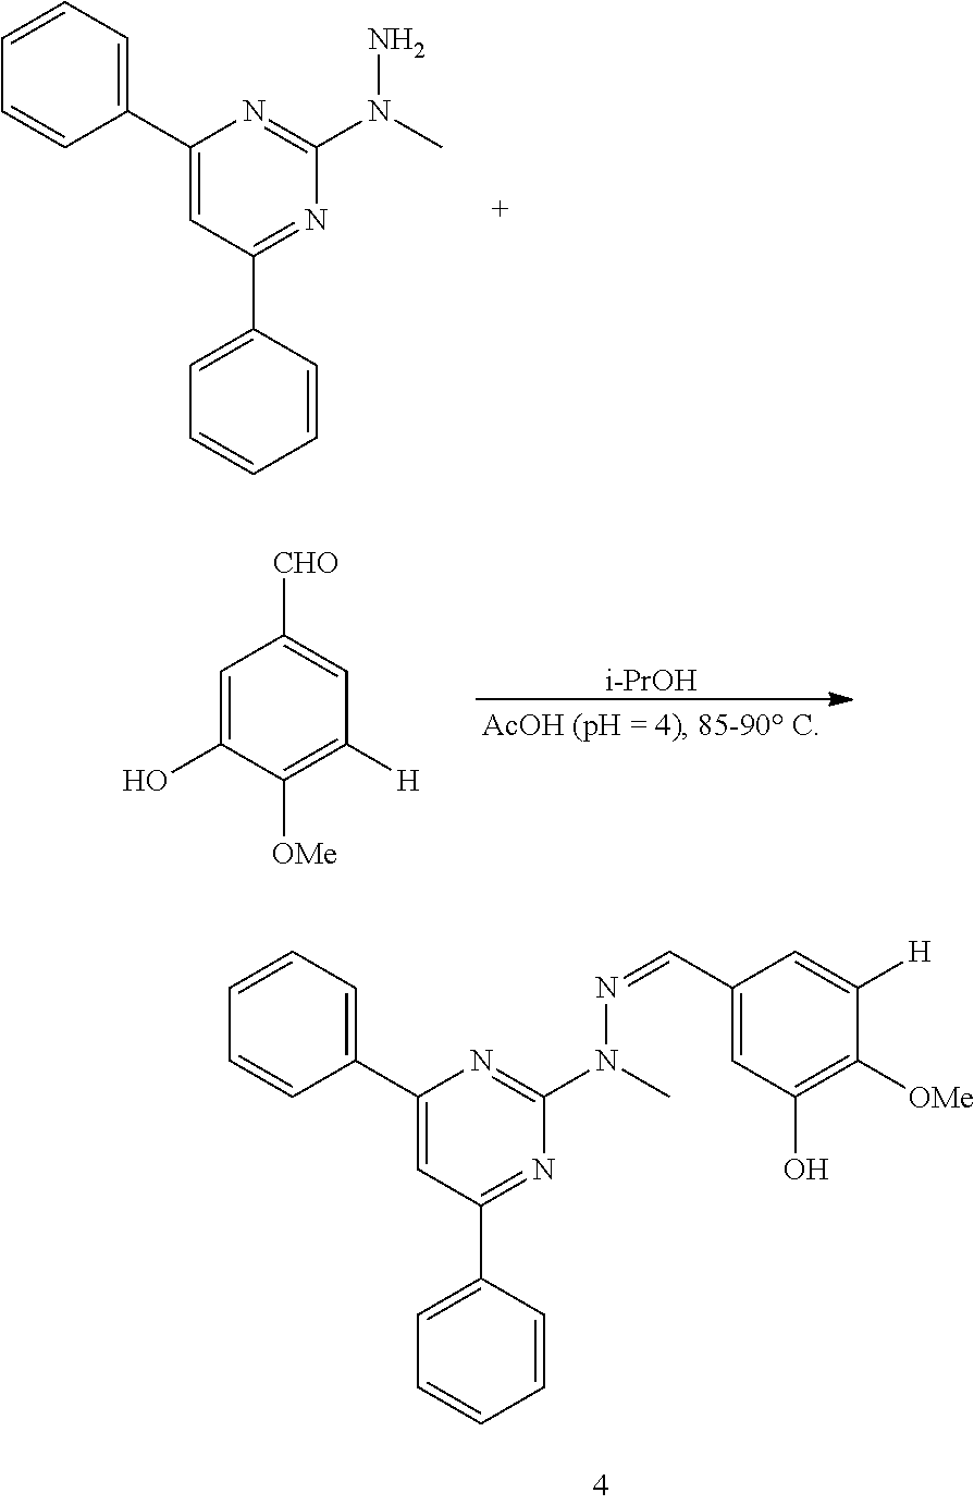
C1(C2=CC=CC=C2)=CC(C2=CC=CC=C2)=NC(N(C)N=CC2=CC(O)=C([OMe])C([H])=C2)=N1.C1(C2=CC=CC=C2)=CC(C2=CC=CC=C2)=NC(N(C)N)=N1.[i-PrOH].C1=C(O)C([OMe])=C([H])C=C1[CHO]
